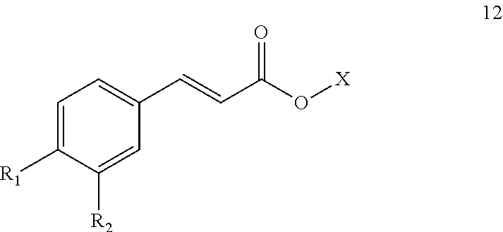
C(=CC1=CC=C([R1])C([R2])=C1)C(O[X])=O
